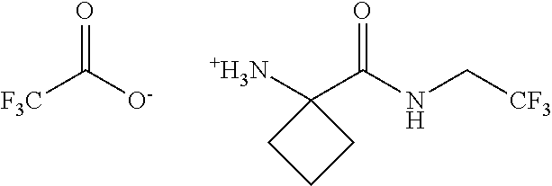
[ +H3N]C1(C(NC[CF3])=O)CCC1.[F3C]C([O-])=O
